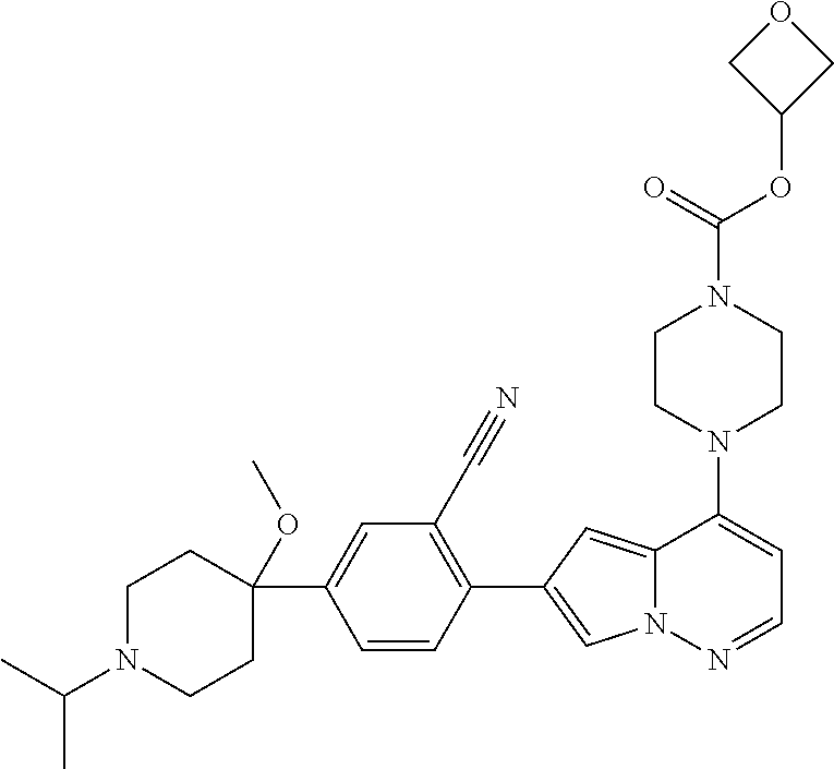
N1(C2=CC=NN3C2=CC(C2=C(C#N)C=C(C4(OC)CCN(C(C)C)CC4)C=C2)=C3)CCN(C(OC2COC2)=O)CC1
